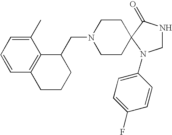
C1NC(=O)C2(N1C1=CC=C(F)C=C1)CCN(CC1C3=C(CCC1)C=CC=C3C)CC2
